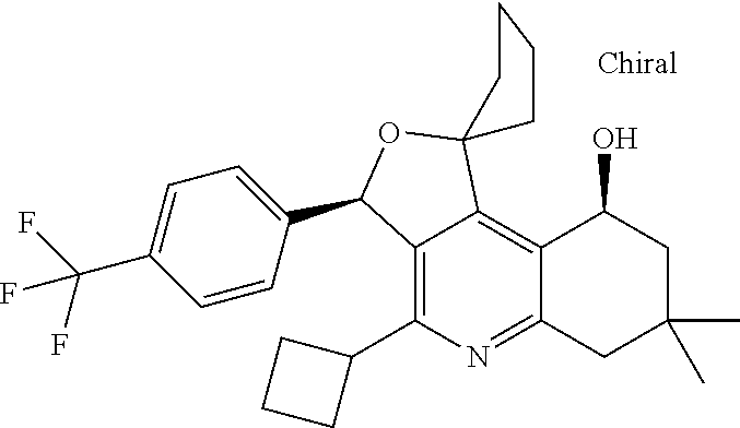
C1=CC(C2C3=C(C4CCC4)N=C4C(=C3C3(O2)CCCC3)C(O)CC(C)(C)C4)=CC=C1C(F)(F)F
